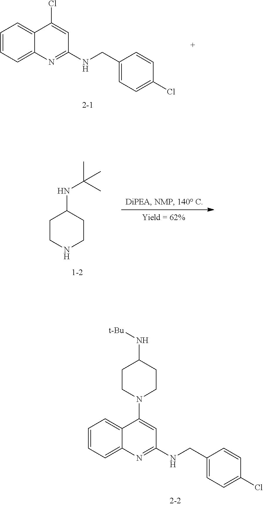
C1=CC=C2C(=C1)C(N1CCC(N[t-Bu])CC1)=CC(NCC1=CC=C(Cl)C=C1)=N2.C1=CC=C2C(=C1)C(Cl)=CC(NCC1=CC=C(Cl)C=C1)=N2.C1CNCCC1NC(C)(C)C
